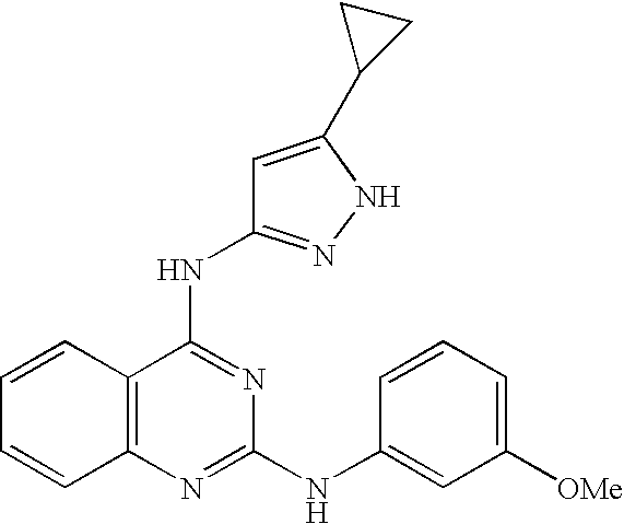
C1=CC2=C(C=C1)N=C(NC1=CC([OMe])=CC=C1)N=C2NC1=NNC(C2CC2)=C1
